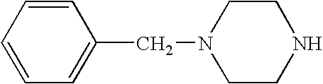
C1=CC=C(CN2CCNCC2)C=C1
